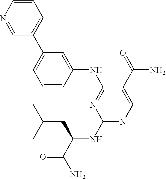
C1=CN=CC(C2=CC=CC(NC3=NC(NC(C(N)=O)CC(C)C)=NC=C3C(=O)N)=C2)=C1
